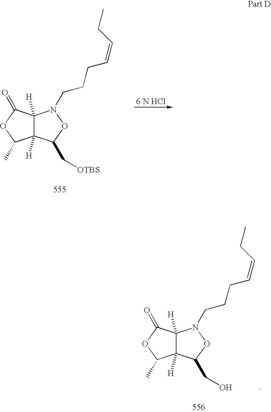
C12([H])C([H])(C(=O)OC1C)N(CCCC=CCC)OC2C[OTBS].C12([H])C([H])(C(=O)OC1C)N(CCCC=CCC)OC2CO
